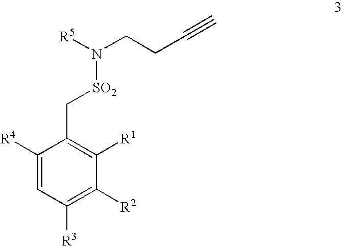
C1([R4])=CC([R3])=C([R2])C([R1])=C1C[SO2]N(CCC#C)[R5]
